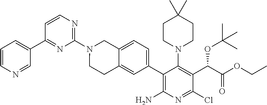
C1(N2CC3=CC=C(C4=C(N)N=C(Cl)C(C(C(=O)OCC)OC(C)(C)C)=C4N4CCC(C)(C)CC4)C=C3CC2)=NC=CC(C2=CC=CN=C2)=N1
